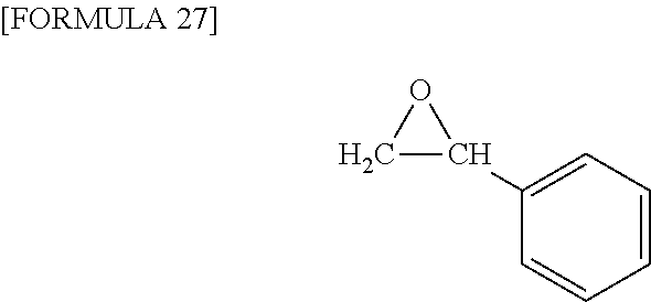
C1C(C2=CC=CC=C2)O1
